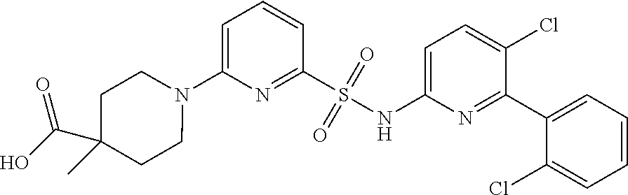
N1(C2=CC=CC(S(NC3=CC=C(Cl)C(C4=CC=CC=C4Cl)=N3)(=O)=O)=N2)CCC(C(=O)O)(C)CC1
